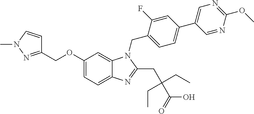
C1(COC2=CC=C3C(=C2)N(CC2=CC=C(C4=CN=C(OC)N=C4)C=C2F)C(CC(C(=O)O)(CC)CC)=N3)=NN(C)C=C1
